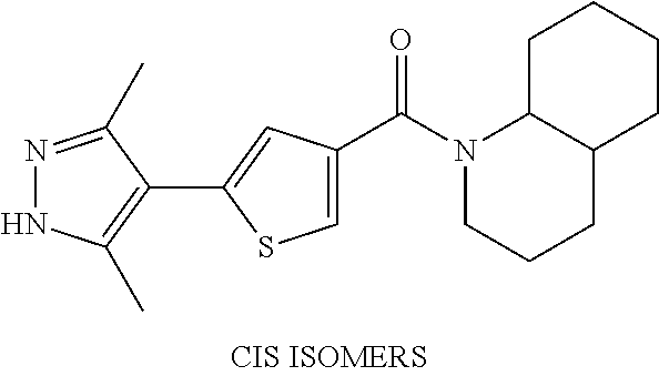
C1=C(C(N2CCCC3C2CCCC3)=O)C=C(C2=C(C)NN=C2C)S1
